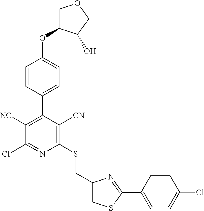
C1(C2=C([NC])C(Cl)=NC(SCC3=CSC(C4=CC=C(Cl)C=C4)=N3)=C2[CN])=CC=C(OC2COCC2O)C=C1
